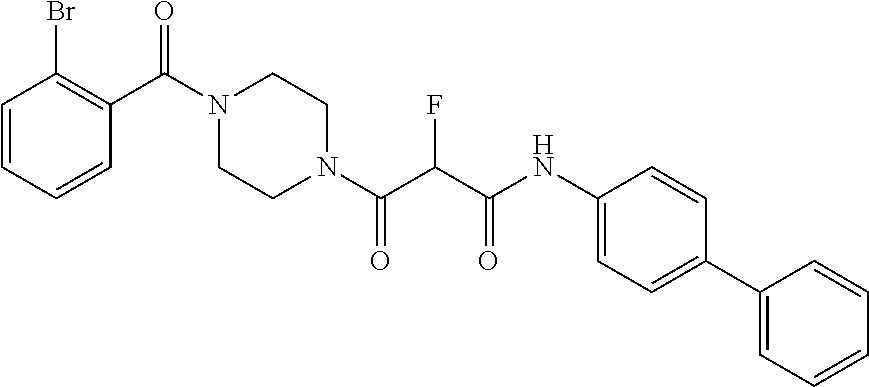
C(=O)(N1CCN(C(C2=C(Br)C=CC=C2)=O)CC1)C(C(NC1=CC=C(C2=CC=CC=C2)C=C1)=O)F
